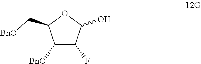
C1([BnO])C(F)C(O)OC1C[BnO]
